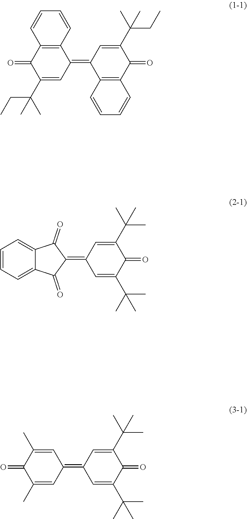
C12=C(C(=O)C(C(CC)(C)C)=CC1=C1C3=C(C(=O)C(C(C)(CC)C)=C1)C=CC=C3)C=CC=C2.C1=C(C)C(=O)C(C)=CC1=C1C=C(C(C)(C)C)C(=O)C(C(C)(C)C)=C1.C1=CC=C2C(=C1)C(=O)C(=C1C=C(C(C)(C)C)C(=O)C(C(C)(C)C)=C1)C2=O
